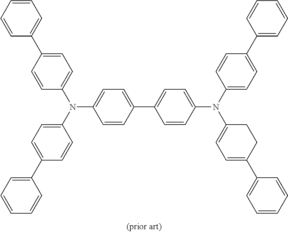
C1=C(C2=CC=CC=C2)C=CC(N(C2=CC=C(C3=CC=CC=C3)C=C2)C2=CC=C(C3=CC=C(N(C4=CC=C(C5=CC=CC=C5)C=C4)C4=CC=C(C5=CC=CC=C5)CC4)C=C3)C=C2)=C1
